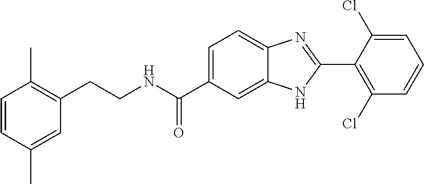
C1=CC(C)=CC(CCNC(C2=CC=C3C(=C2)NC(C2=C(Cl)C=CC=C2Cl)=N3)=O)=C1C
